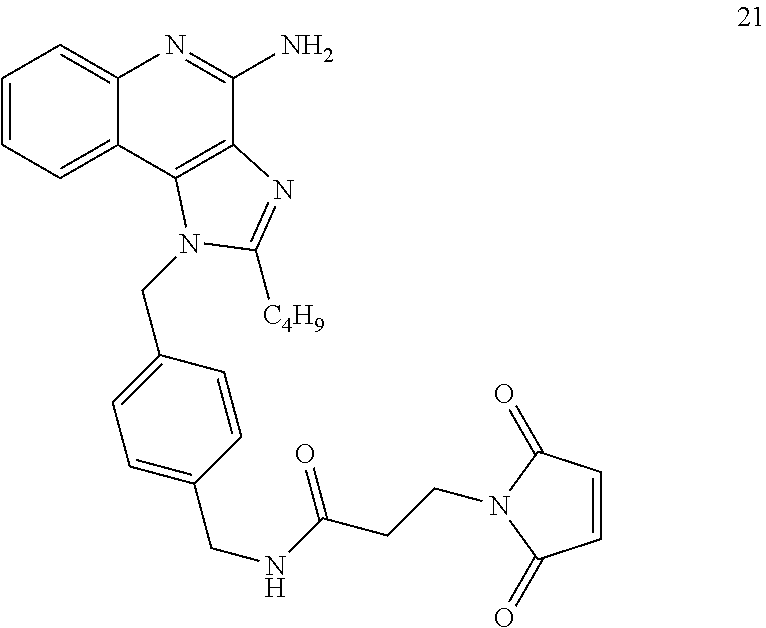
C1=CC=C2C(=C1)N=C(N)C1=C2N(CC2=CC=C(CNC(=O)CCN3C(=O)C=CC3=O)C=C2)C([C4H9])=N1
